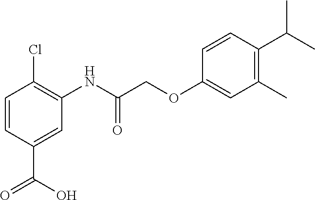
C1=CC(C(=O)O)=CC(NC(COC2=CC(C)=C(C(C)C)C=C2)=O)=C1Cl
